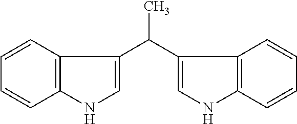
C1=CC2=C(C=C1)C(C(C1=CNC3=C1C=CC=C3)C)=CN2
